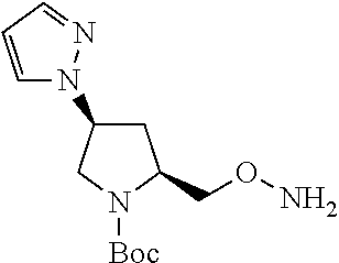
C1C(CON)N([Boc])CC1N1C=CC=N1
